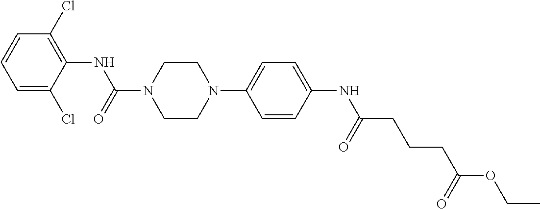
N1(C(NC2=C(Cl)C=CC=C2Cl)=O)CCN(C2=CC=C(NC(CCCC(=O)OCC)=O)C=C2)CC1
